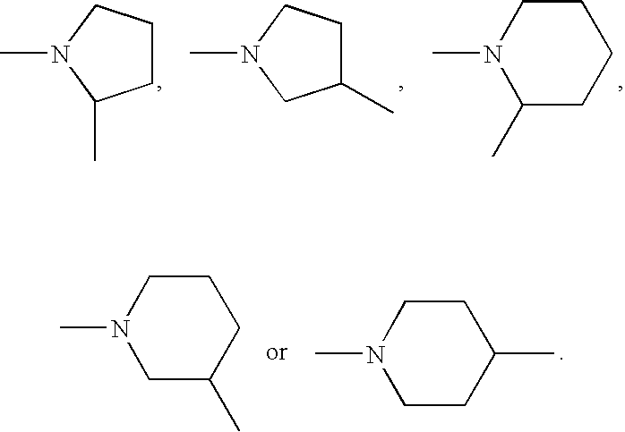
CN1C(C)CCC1.CN1CC(C)CC1.CN1C(C)CCCC1.CN1CC(C)CCC1.CN1CCC(C)CC1
